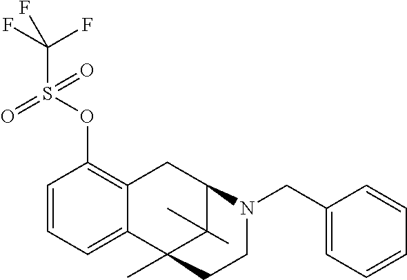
C1=CC=C2C(=C1OS(C(F)(F)F)(=O)=O)CC1C(C)(C)C2(C)CCN1CC1=CC=CC=C1
